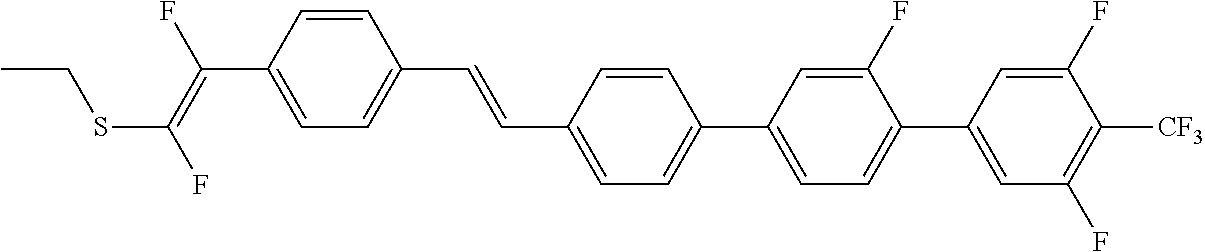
C(C1=CC=C(C2=CC=C(C3=CC(F)=C([CF3])C(F)=C3)C(F)=C2)C=C1)=CC1=CC=C(C(=C(F)SCC)F)C=C1
